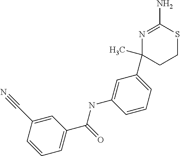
C1=CC(C#N)=CC(C(=O)NC2=CC(C3(C)N=C(N)SCC3)=CC=C2)=C1
